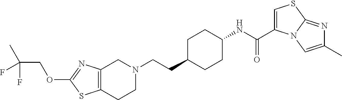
C12=C(CCN(CCC3CCC(NC(C4=CSC5=NC(C)=CN45)=O)CC3)C1)SC(OCC(C)(F)F)=N2
